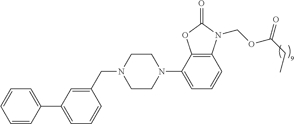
C1=CC(C2=CC=CC(CN3CCN(C4=CC=CC5=C4OC(=O)N5COC(CC)=O)CC3)=C2)=CC=C1
